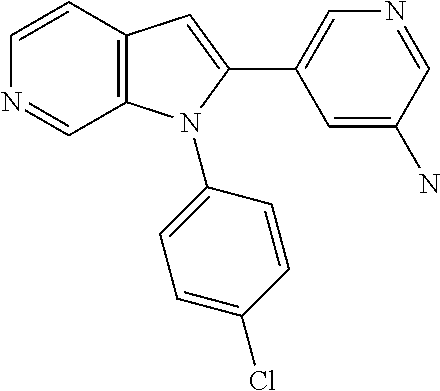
C1=CC2=C(C=N1)N(C1=CC=C(Cl)C=C1)C(C1=CN=CC(N)=C1)=C2
